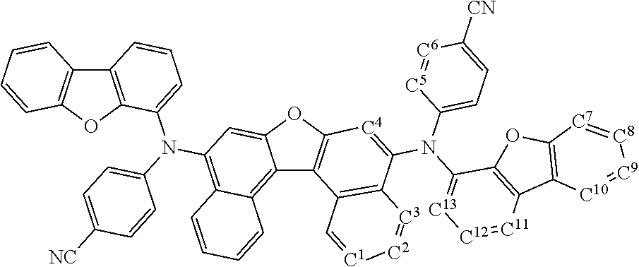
C12=C(OC3=C1C=CC=C3)C(N(C1=CC=C([NC])C=C1)C1=C3C(=C4C5=C(OC4=C1)[C4]=C(N(C1=[C13][C12]=[C11]C4=C1OC1=C4[C10]=[C9][C8]=[C7]1)C1=CC=C([CN])[C6]=[C5]1)C1=C5C=[C1][C2]=[C3]1)C=CC=C3)=CC=C2
